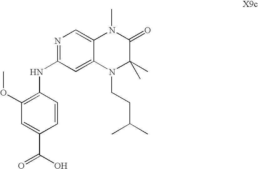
N1=C(NC2=C(OC)C=C(C(O)=O)C=C2)C=C2C(=C1)N(C)C(=O)C(C)(C)N2CCC(C)C
